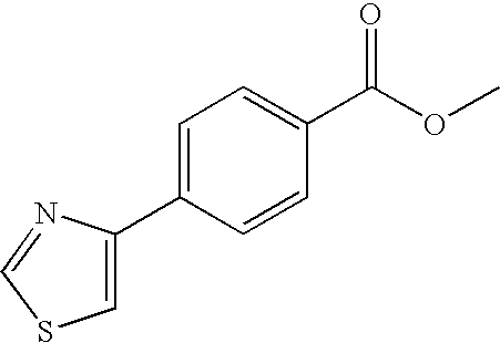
C1=C(C2=CSC=N2)C=CC(C(OC)=O)=C1
